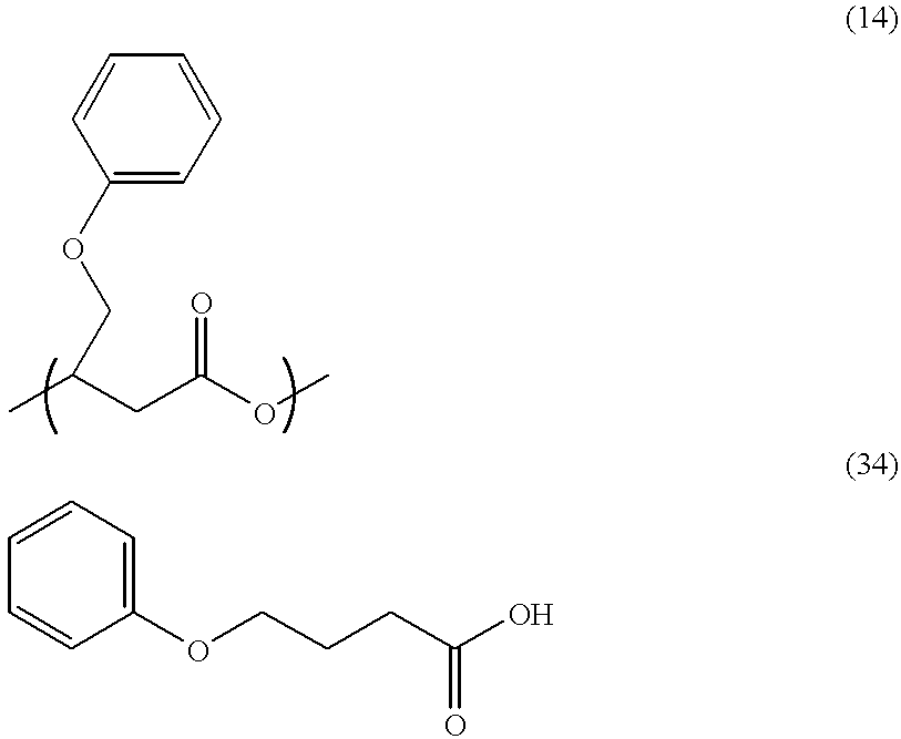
C1(OCC(C)CC(OC)=O)=CC=CC=C1.C1=CC=C(OCCCC(O)=O)C=C1
